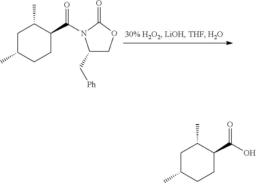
C1C(C)CCC(C(=O)N2C(C[Ph])COC2=O)C1C.C1C(C)CCC(C(=O)O)C1C
